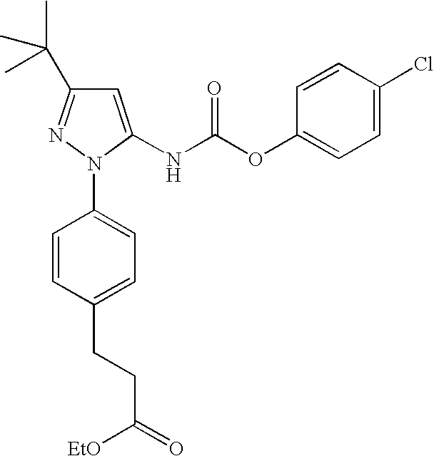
C1=CC(Cl)=CC=C1OC(NC1=CC(C(C)(C)C)=NN1C1=CC=C(CCC(=O)[EtO])C=C1)=O
